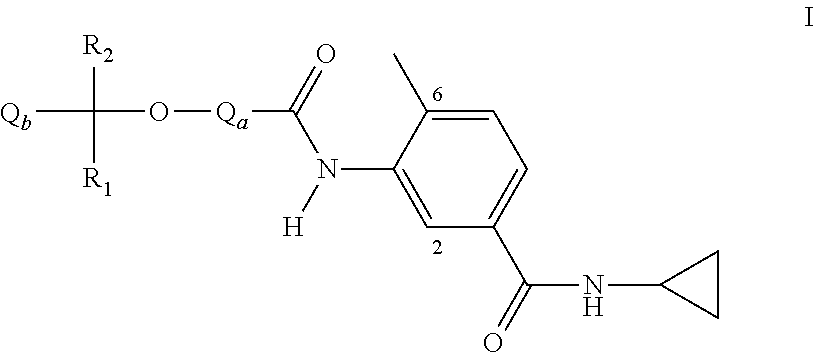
[Qb]C(O[Qa]C(N([H])C1=CC(C(=O)NC2CC2)=CC=C1C)=O)([R2])[R1]
